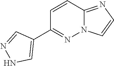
C1=CN2C(=N1)C=CC(C1=CNN=C1)=N2
